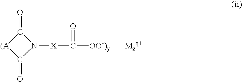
N1([X]C([OO-)y])=O)C(=O)[(A]C1=O
